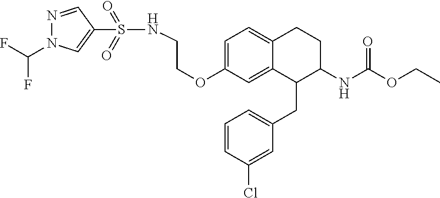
C1=C(OCCNS(=O)(=O)C2=CN(C(F)F)N=C2)C=C2C(=C1)CCC(NC(=O)OCC)C2CC1=CC=CC(Cl)=C1
